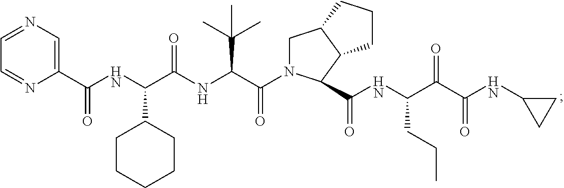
C1=NC=C(C(=O)NC(C(NC(C(=O)N2CC3C(C2C(NC(C(C(NC2CC2)=O)=O)CCC)=O)CCC3)C(C)(C)C)=O)C2CCCCC2)N=C1
